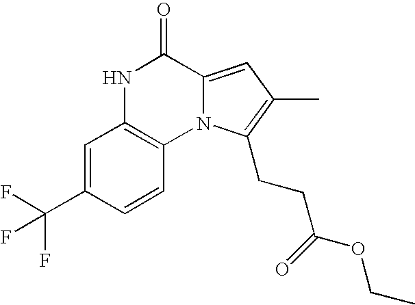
N1C2=C(N3C(=CC(C)=C3CCC(=O)OCC)C1=O)C=CC(C(F)(F)F)=C2
